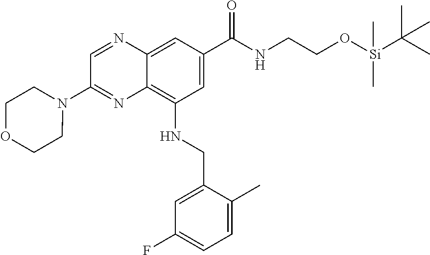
C1=C(C(NCCO[Si](C(C)(C)C)(C)C)=O)C=C2C(=C1NCC1=CC(F)=CC=C1C)N=C(N1CCOCC1)C=N2
